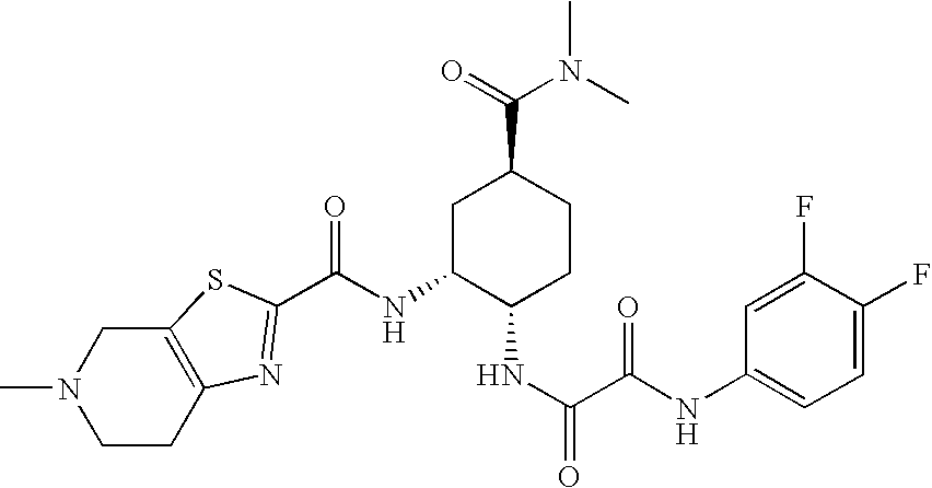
CN1CCC2=C(C1)SC(C(NC1C(NC(=O)C(NC3=CC=C(F)C(F)=C3)=O)CCC(C(=O)N(C)C)C1)=O)=N2
